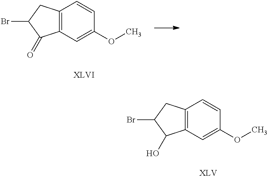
C12=C(C=C(OC)C=C1)C(=O)C(Br)C2.C12=C(C=C(OC)C=C1)C(O)C(Br)C2
